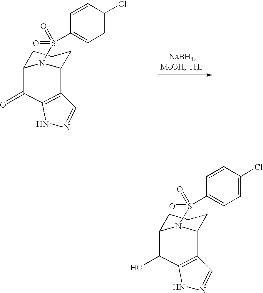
C1(O)C2=C(C3N(S(=O)(=O)C4=CC=C(Cl)C=C4)C1CCC3)C=NN2.C1(=O)C2=C(C3N(S(=O)(=O)C4=CC=C(Cl)C=C4)C1CCC3)C=NN2
